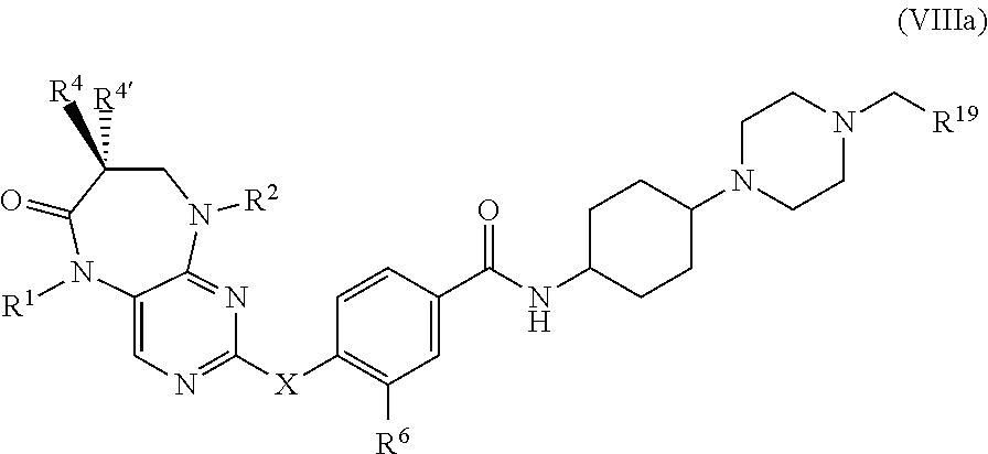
C1C([R4])([R4])C(=O)N([R1])C2=CN=C([X]C3=C([R6])C=C(C(=O)NC4CCC(N5CCN(C[R19])CC5)CC4)C=C3)N=C2N1[R2]
